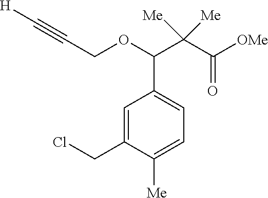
ClCC1=CC(C(C(C([OMe])=O)([Me])[Me])OCC#C[H])=CC=C1[Me]
